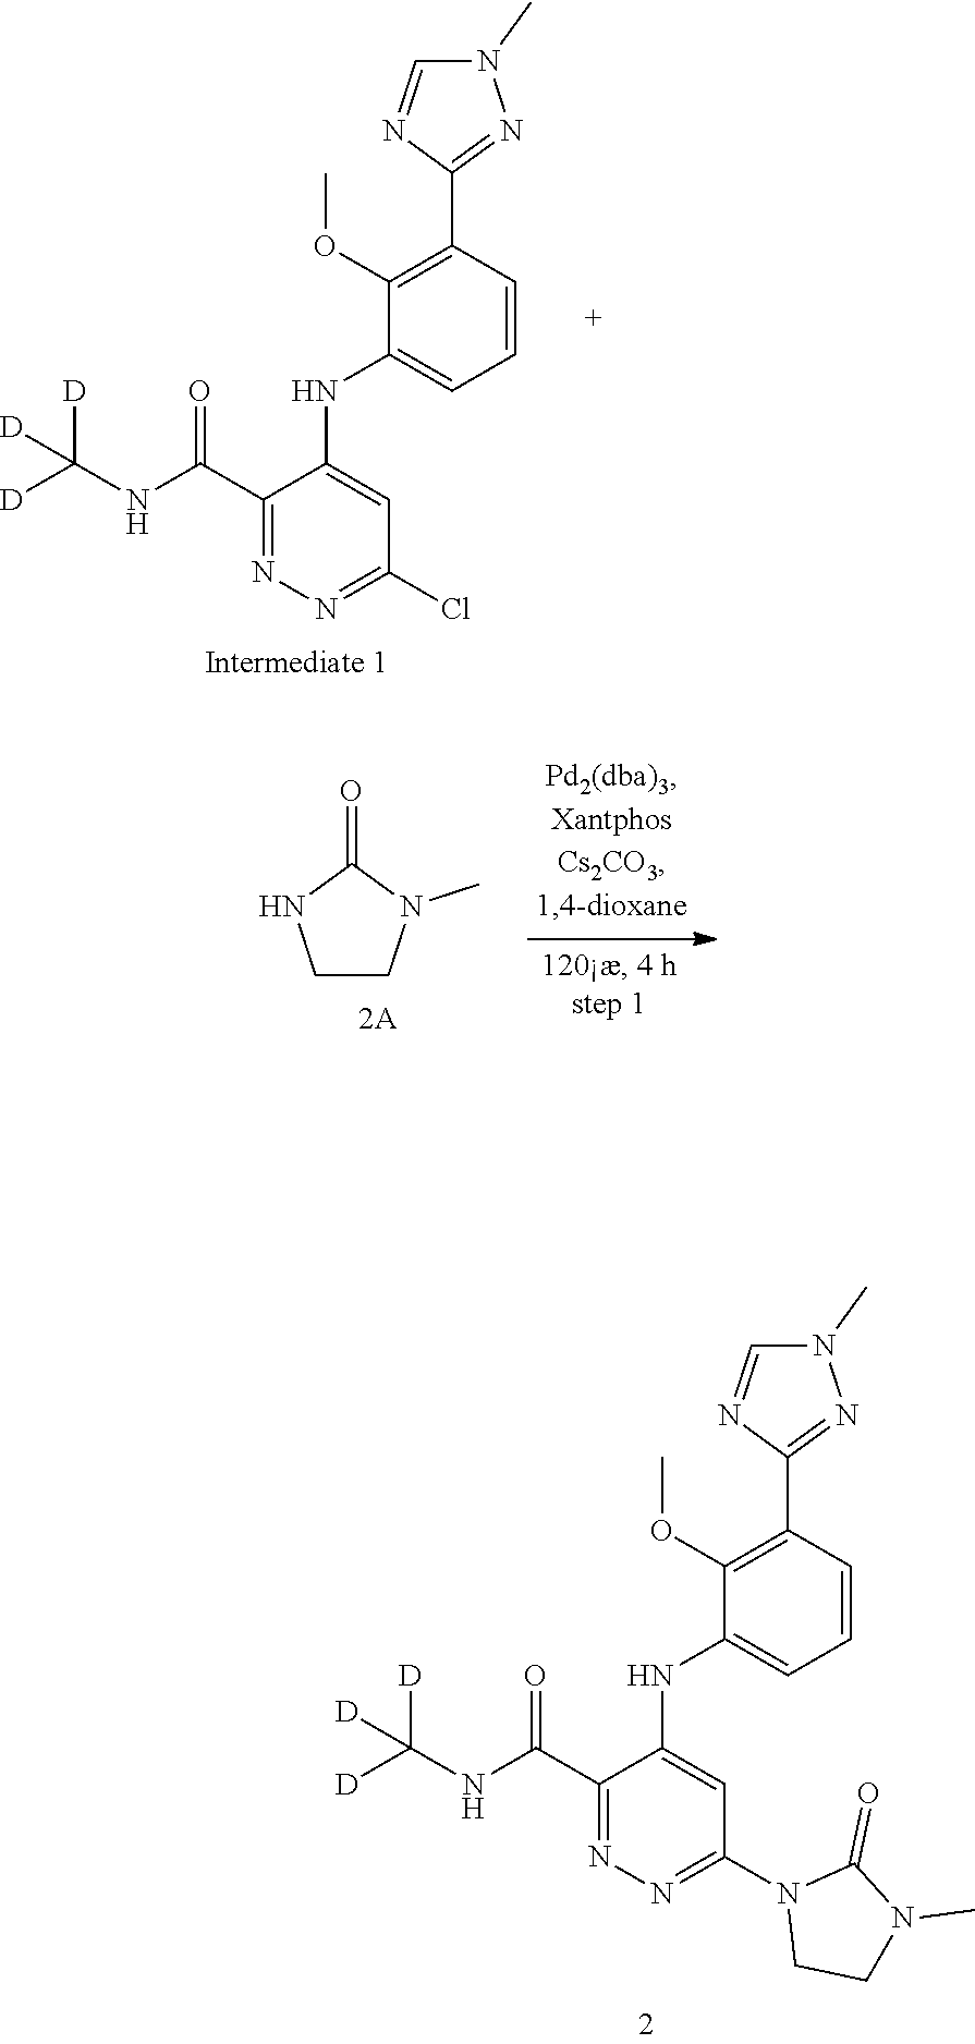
C1(C(NC([D])([D])[D])=O)=NN=C(N2CCN(C)C2=O)C=C1NC1=CC=CC(C2=NN(C)C=N2)=C1OC.C1(C(NC([D])([D])[D])=O)=NN=C(Cl)C=C1NC1=CC=CC(C2=NN(C)C=N2)=C1OC.C1CN(C)C(=O)N1
